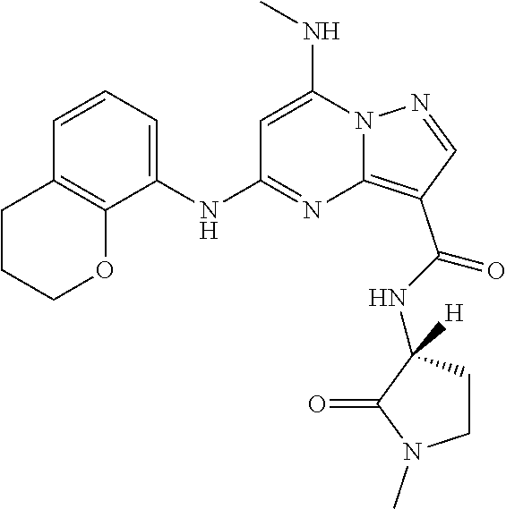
N12N=CC(C(NC3([H])CCN(C)C3=O)=O)=C1N=C(NC1=CC=CC3=C1OCCC3)C=C2NC
